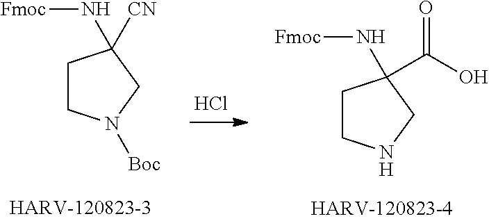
C1CN([Boc])CC1([CN])N[Fmoc].Cl.C1CNCC1(C(O)=O)N[Fmoc]
